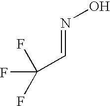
FC(F)(F)C=NO
